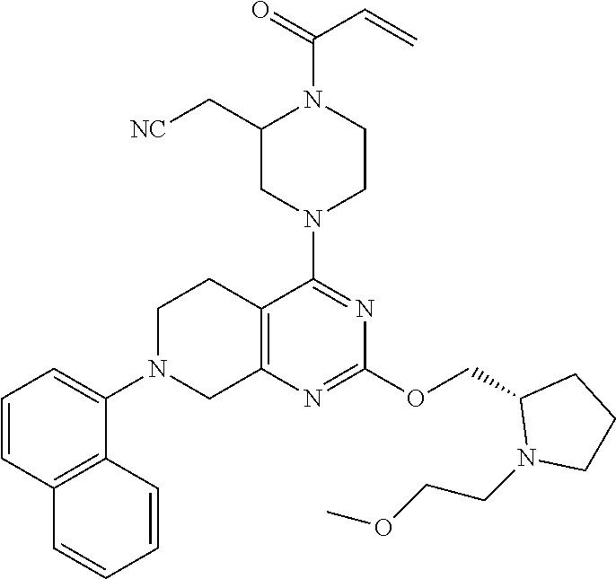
C12=C(N=C(OCC3N(CCOC)CCC3)N=C1N1CCN(C(=O)C=C)C(C[NC])C1)CN(C1=CC=CC3=C1C=CC=C3)CC2
